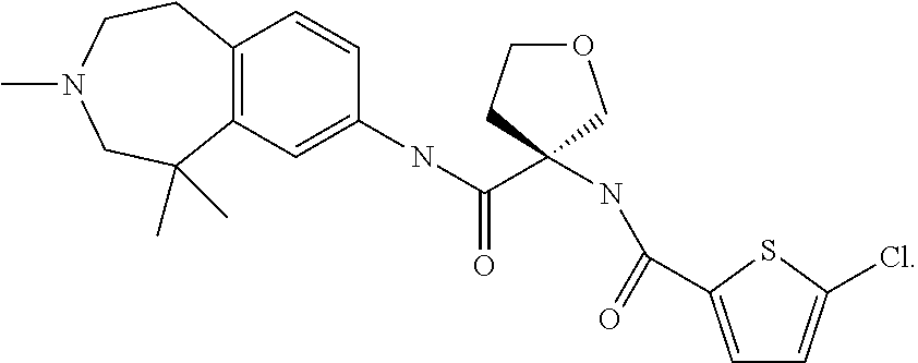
N(C(C1(NC(=O)C2=CC=C(Cl)S2)COCC1)=O)C1=CC2=C(C=C1)CCN(C)CC2(C)C
